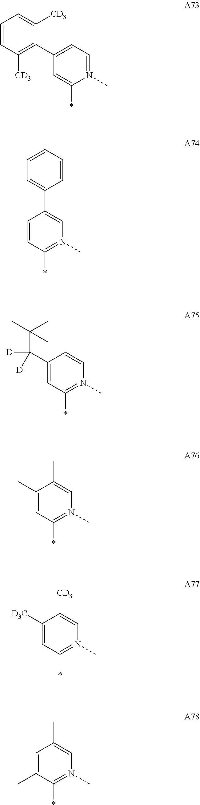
C1(C2=C([CD3])C=CC=C2[CD3])=CC=N(C)C(*)=C1.C1=CC(*)=N(C)C=C1C1=CC=CC=C1.C1(C([D])(C(C)(C)C)[D])=CC(*)=N(C)C=C1.C1(C)=CC(*)=N(C)C=C1C.C1([D3C])=CC(*)=N(C)C=C1[CD3].C1=C(C)C(*)=N(C)C=C1C
